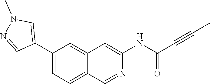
C1(C2=CN(C)N=C2)=CC=C2C(=C1)C=C(NC(C#CC)=O)N=C2
